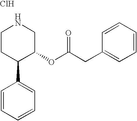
C1CC(C2=CC=CC=C2)C(OC(CC2=CC=CC=C2)=O)CN1.Cl
